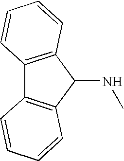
C12=C(C(NC)C3=C1C=CC=C3)C=CC=C2
